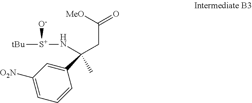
C1([O2N])=CC=CC(C(N[S+]([tBu])[O-])(CC(=O)[MeO])C)=C1
